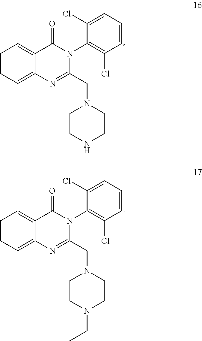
C1=CC=C2C(=C1)C(=O)N(C1=C(Cl)C=CC=C1Cl)C(CN1CCNCC1)=N2.C1=CC=C2C(=C1)C(=O)N(C1=C(Cl)C=CC=C1Cl)C(CN1CCN(CC)CC1)=N2
